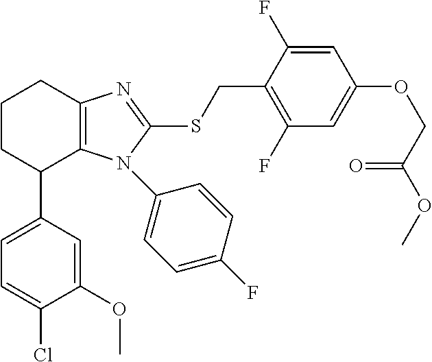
C1(C2C3=C(CCC2)N=C(SCC2=C(F)C=C(OCC(OC)=O)C=C2F)N3C2=CC=C(F)C=C2)=CC=C(Cl)C(OC)=C1
